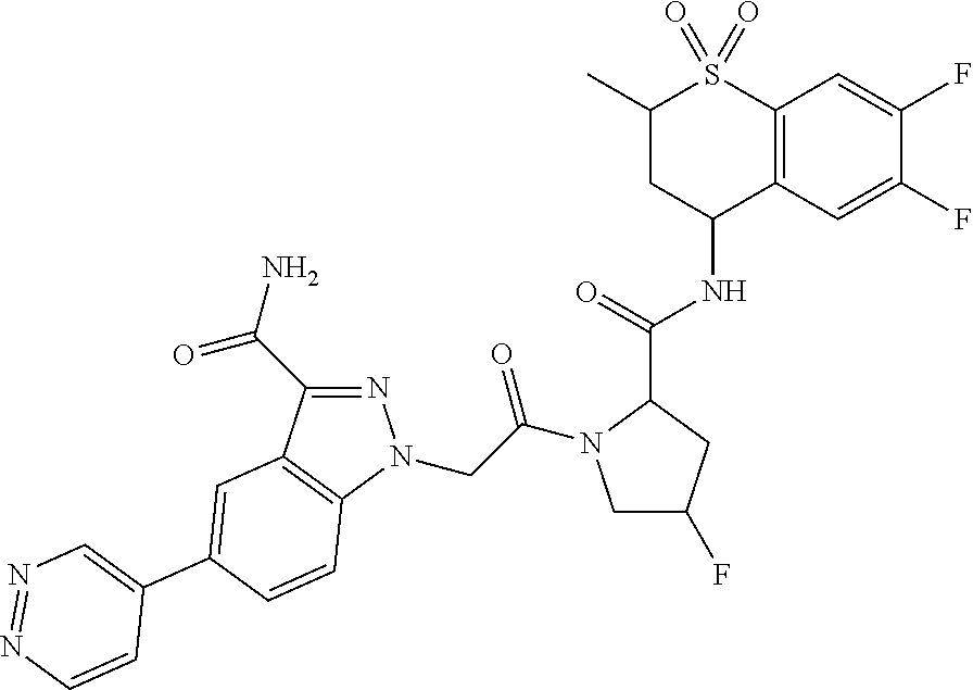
N1=C(C(N)=O)C2=C(N1CC(=O)N1CC(F)CC1C(=O)NC1C3=C(S(=O)(=O)C(C)C1)C=C(F)C(F)=C3)C=CC(C1=CN=NC=C1)=C2
